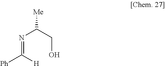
N(=C([H])[Ph])C([Me])CO
